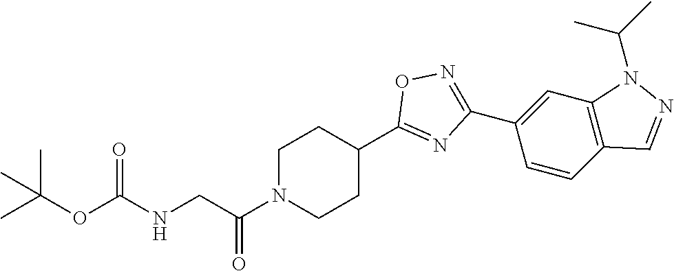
C1N(C(CNC(OC(C)(C)C)=O)=O)CCC(C2=NC(C3=CC4=C(C=C3)C=NN4C(C)C)=NO2)C1
